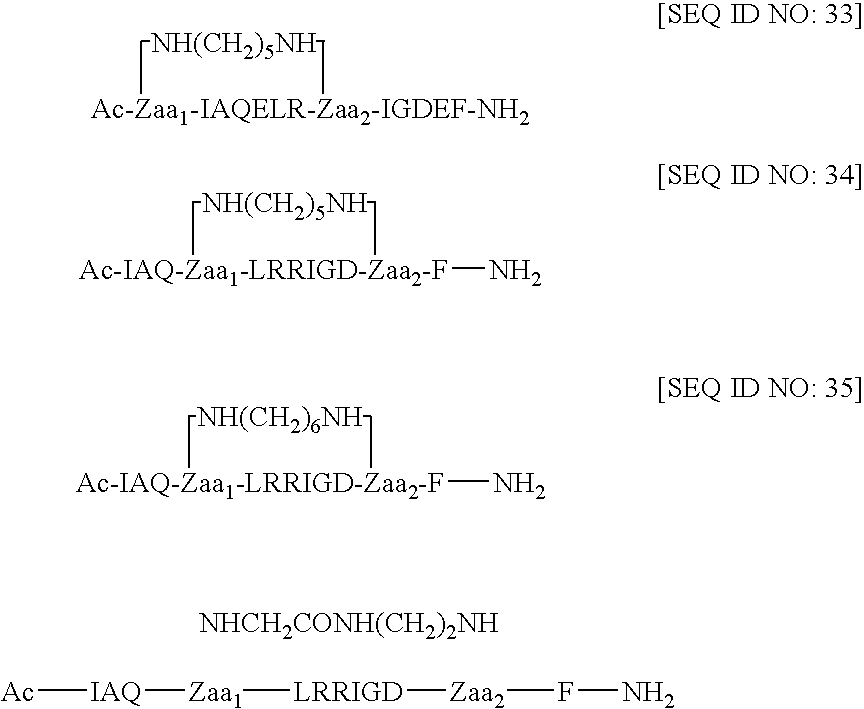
[NH(CH2)5NH].[Ac-IAQ-Zaa1-LRRIGD-Zaa2-F]N.[NH(CH2)5NH].[Ac-IAQ-Zaa1-LRRIGD-Zaa2-F]N.[NH(CH2)6NH].F(N)[Zaa2][LRRIGD][Zaa1][IAQ][Ac].[NHCH2CONH(CH2)2NH]
